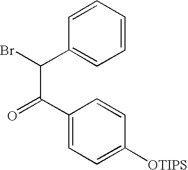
BrC(C(C1=CC=C([OTIPS])C=C1)=O)C1=CC=CC=C1
